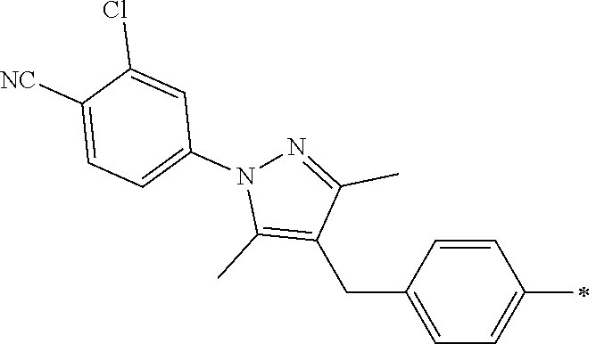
C1=CC(CC2=C(C)N(C3=CC=C([NC])C(Cl)=C3)N=C2C)=CC=C1C
